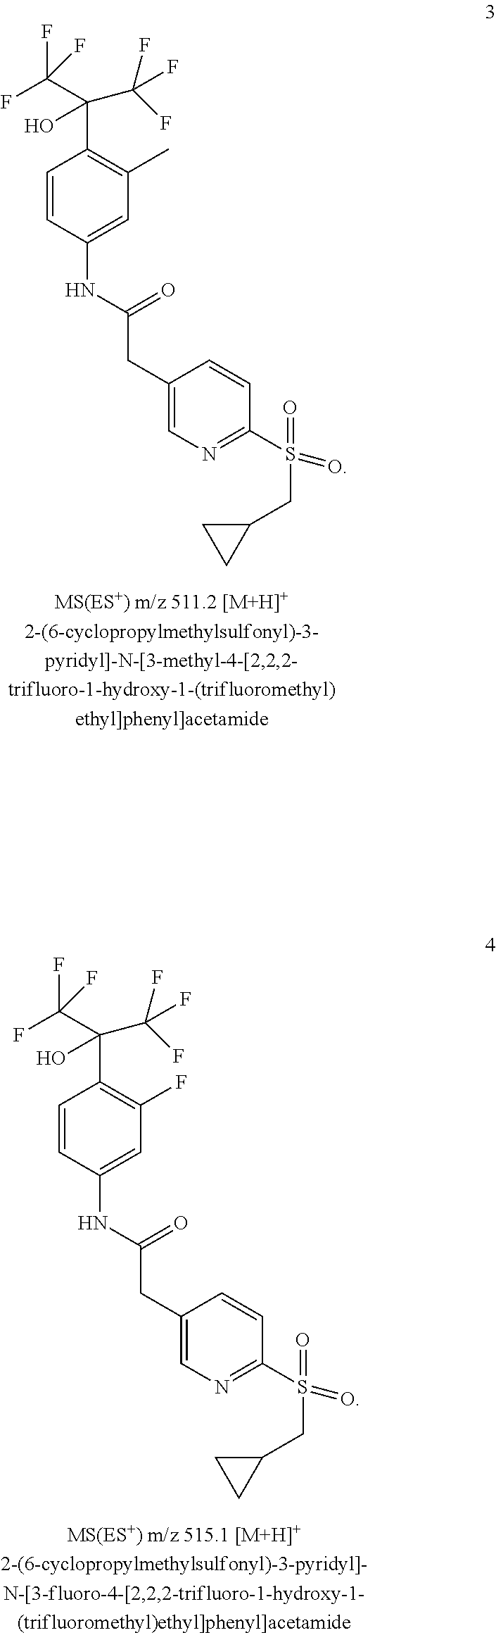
C1=CC(NC(CC2=CN=C(S(=O)(=O)CC3CC3)C=C2)=O)=CC(C)=C1C(C(F)(F)F)(C(F)(F)F)O.C1=CC(NC(CC2=CN=C(S(=O)(=O)CC3CC3)C=C2)=O)=CC(F)=C1C(C(F)(F)F)(C(F)(F)F)O
